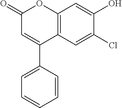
C12=C(C=C(Cl)C(O)=C1)C(C1=CC=CC=C1)=CC(=O)O2
